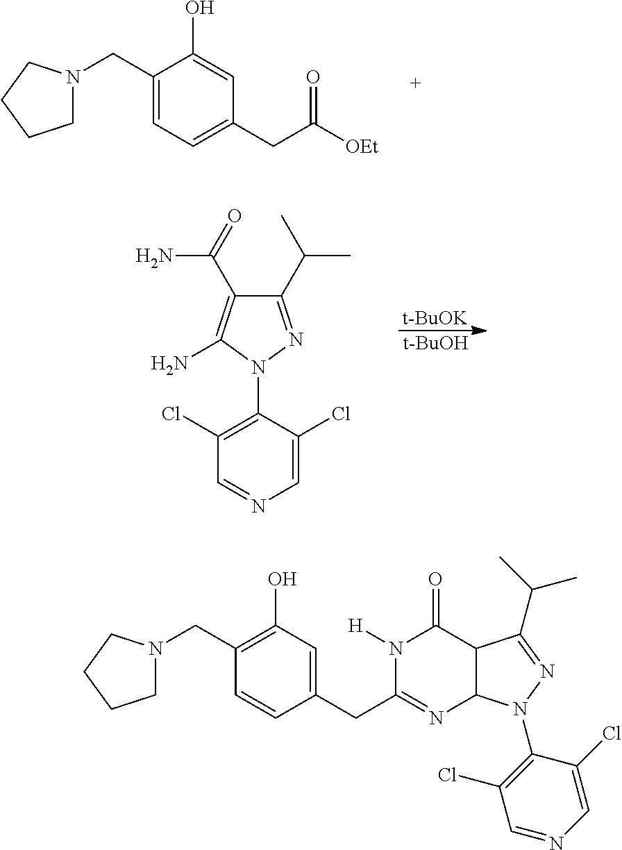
C1(CN2CCCC2)=CC=C(CC([OEt])=O)C=C1O.C1=C(Cl)C(N2N=C(C(C)C)C(C(=O)N)=C2N)=C(Cl)C=N1.[t-BuOK].[t-BuOH].C1(CN2CCCC2)=C(O)C=C(CC2=NC3C(C(=O)N2[H])C(C(C)C)=NN3C2=C(Cl)C=NC=C2Cl)C=C1
